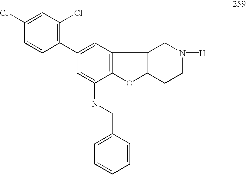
C1=C(Cl)C=CC(C2=CC3=C(C(NCC4=CC=CC=C4)=C2)OC2C3CN([H])CC2)=C1Cl
